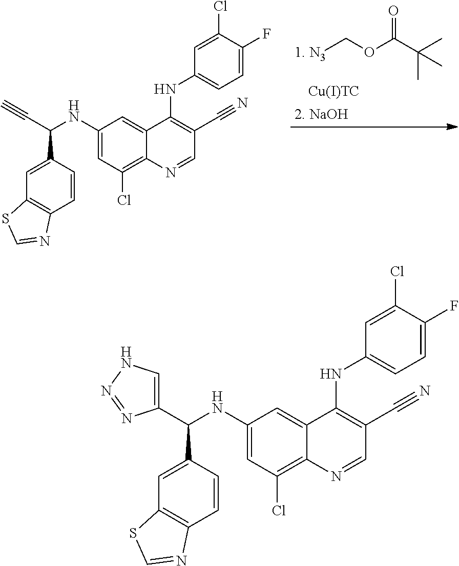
[1. N3]COC(C(C)(C)C)=O.[Cu(I)TC].C1(NC(C2=CC3=C(C=C2)N=CS3)C#C)=CC(Cl)=C2C(=C1)C(NC1=CC=C(F)C(Cl)=C1)=C(C#N)C=N2.C1(NC(C2=CC3=C(C=C2)N=CS3)C2=CNN=N2)=CC(Cl)=C2C(=C1)C(NC1=CC=C(F)C(Cl)=C1)=C(C#N)C=N2
